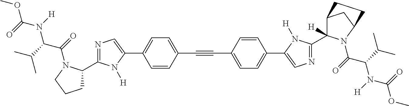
C(#CC1=CC=C(C2=CN=C(C3([H])C4CC(N3C(C(N(C(OC)=O)[H])C(C)C)=O)CC4)N2[H])C=C1)C1=CC=C(C2=CN=C(C3CCCN3C(C(N(C(OC)=O)[H])C(C)C)=O)N2[H])C=C1
